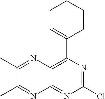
ClC1=NC(C2=CCCCC2)=C2C(=N1)N=C(C)C(C)=N2
